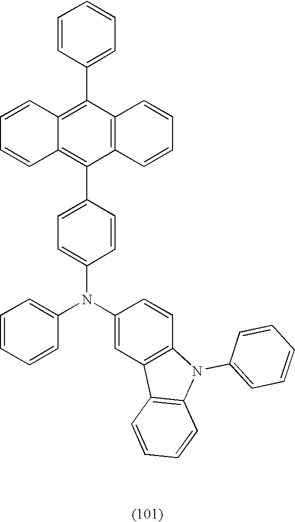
C1=CC=CC(C2=C3C(=C(C4=CC=C(N(C5=CC6=C(C=C5)N(C5=CC=CC=C5)C5=C6C=CC=C5)C5=CC=CC=C5)C=C4)C4=C2C=CC=C4)C=CC=C3)=C1
